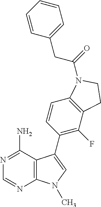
C12=C(C=CC(C3=CN(C)C4=C3C(N)=NC=N4)=C1F)N(C(CC1=CC=CC=C1)=O)CC2
